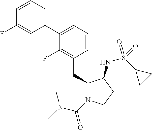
C1(CC2N(C(=O)N(C)C)CCC2NS(C2CC2)(=O)=O)=C(F)C(C2=CC=CC(F)=C2)=CC=C1
